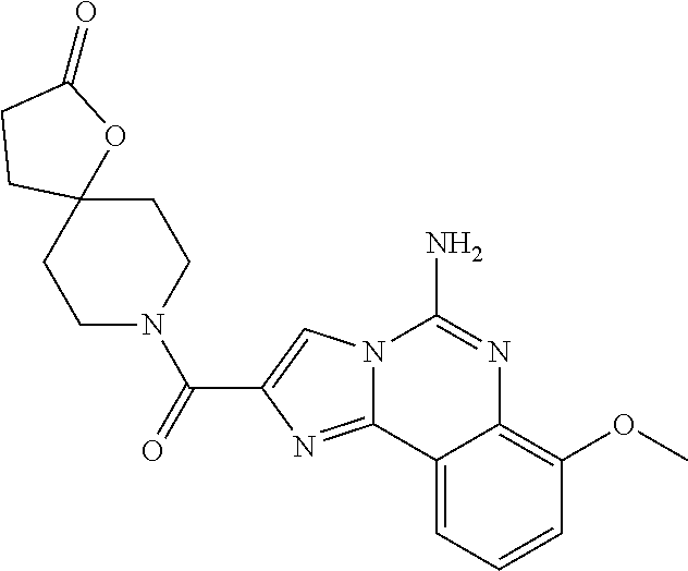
N12C(=NC(C(=O)N3CCC4(CC3)OC(=O)CC4)=C1)C1=CC=CC(OC)=C1N=C2N
